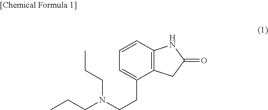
C1=C(CCN(CCC)CCC)C2=C(C=C1)NC(=O)C2
